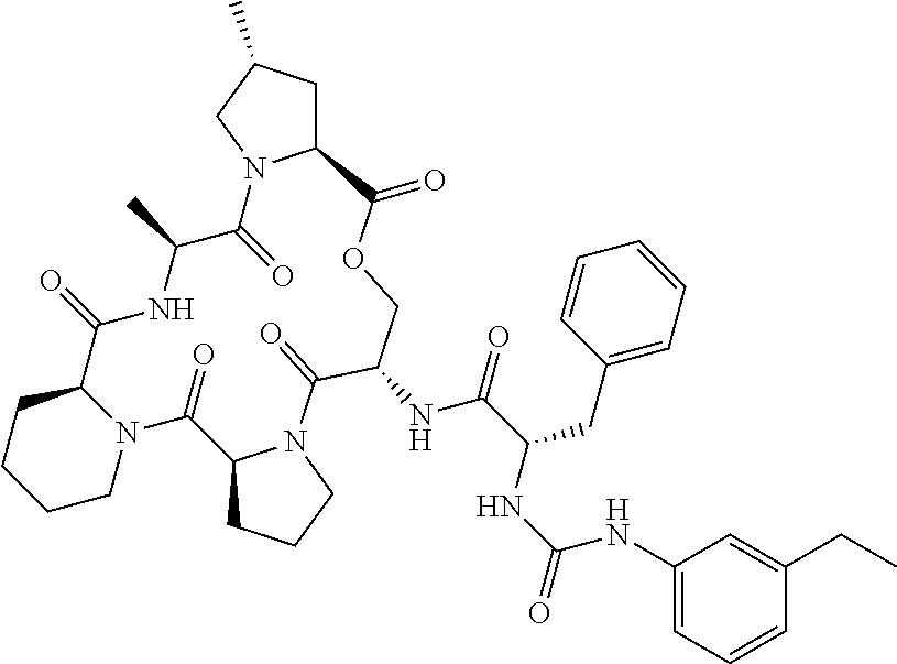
C12CCCCN1C(=O)C1CCCN1C(=O)C(NC(C(CC1=CC=CC=C1)NC(NC1=CC=CC(CC)=C1)=O)=O)COC(=O)C1CC(C)CN1C(=O)C(C)NC2=O
